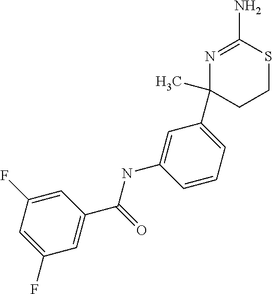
C1=C(F)C=C(F)C=C1C(NC1=CC(C2(C)CCSC(N)=N2)=CC=C1)=O
